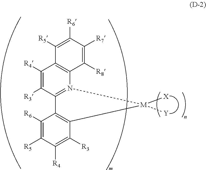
C1([R4])=C([R3])C2=N(C3=C1C([R5])=C([R6])C([R7])=C3[R8])[M]([X])([Y])C1=C2C([R6])=C([R5])C([R4])=C1[R3]
